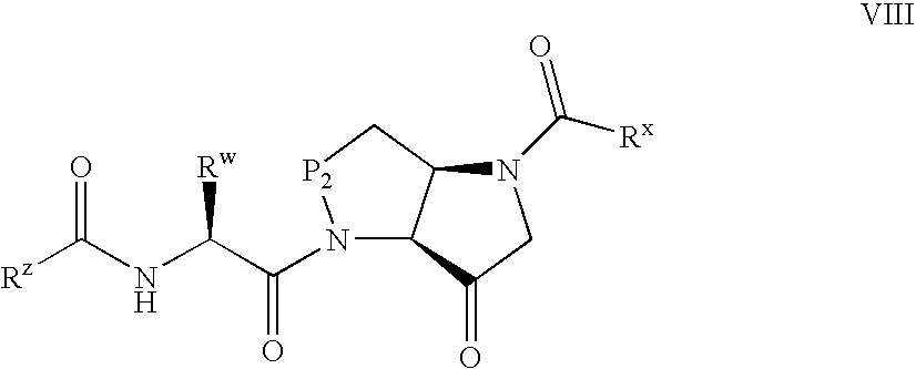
N1(C(=O)C([Rw])NC(=O)[Rz])C2C(C[P2]1)N(C(=O)[Rx])CC2=O
